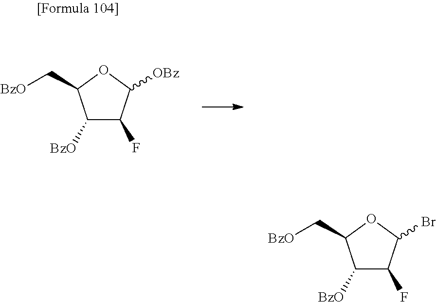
C1([BzO])C(F)C([OBz])OC1C[BzO].C1([BzO])C(F)C(Br)OC1C[BzO]
